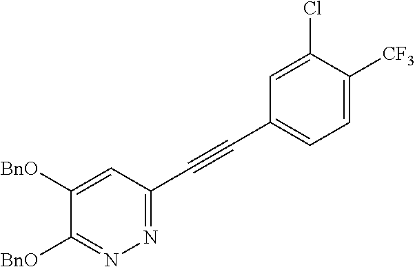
C1([BnO])=CC(C#CC2=CC=C([CF3])C(Cl)=C2)=NN=C1[BnO]
